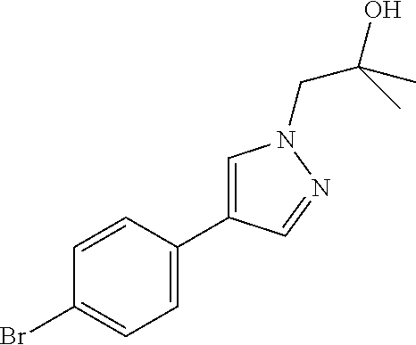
C1=CC(Br)=CC=C1C1=CN(CC(O)(C)C)N=C1
